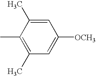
C1(C)=C(C)C(C)=CC([OCH3])=C1
